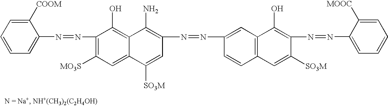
C1=CC=C(N=NC2=C([MO3S])C=C3C(=C2O)C(N)=C(N=NC2=CC4=C(C=C2)C=C([SO3M])C(N=NC2=CC=CC=C2[MOOC])=C4O)C=C3[SO3M])C([COOM])=C1
